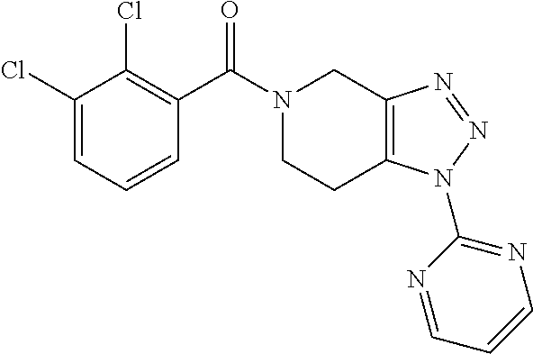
N1(C(C2=C(Cl)C(Cl)=CC=C2)=O)CCC2=C(C1)N=NN2C1=NC=CC=N1
